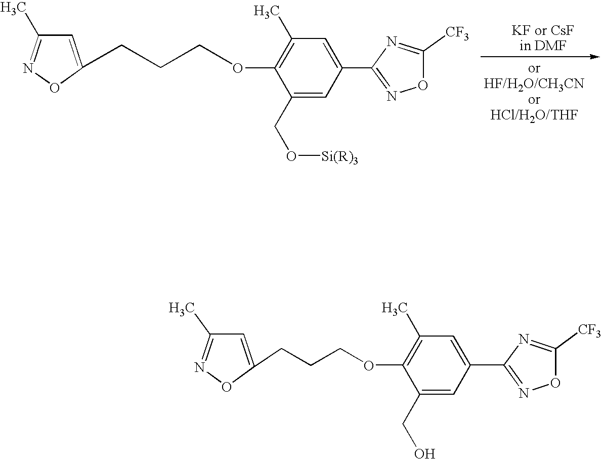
[KF or CsFin DMF].C1=C(CCCOC2=C(C)C=C(C3=NOC([CF3])=N3)C=C2CO[Si(R)3])ON=C1C.O(C1=C(C)C=C(C2=NOC([CF3])=N2)C=C1CO)CCCC1=CC(C)=NO1
